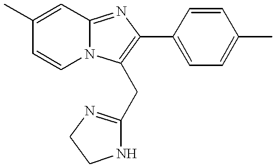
C1(C)=CC2=NC(C3=CC=C(C)C=C3)=C(CC3=NCCN3)N2C=C1
